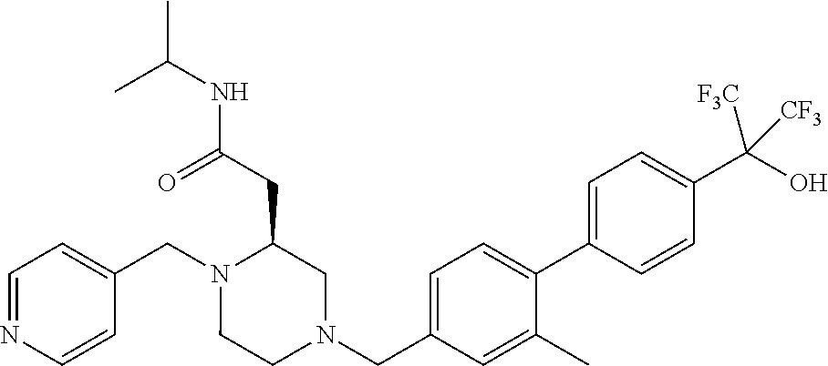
C1=NC=CC(CN2CCN(CC3=CC=C(C4=CC=C(C(O)([CF3])[CF3])C=C4)C(C)=C3)CC2CC(=O)NC(C)C)=C1
